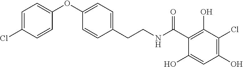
C1=C(Cl)C=CC(OC2=CC=C(CCNC(C3=C(O)C(Cl)=C(O)C=C3O)=O)C=C2)=C1
